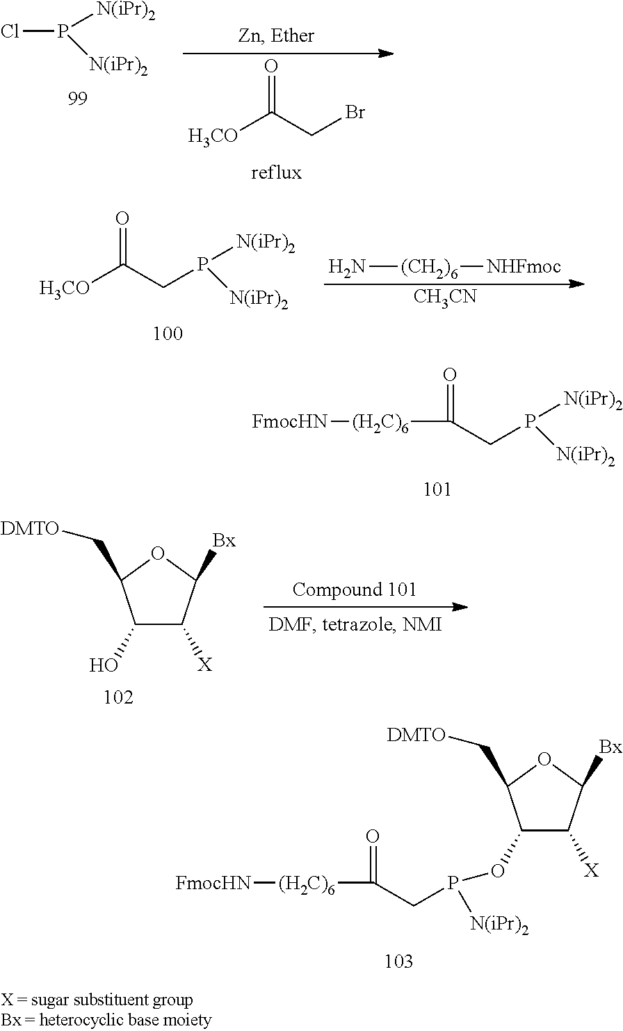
[(H2C)6](C(CP([N(iPr)2])[N(iPr)2])=O)[FmocHN].ClP([N(iPr)2])[N(iPr)2].[H3CO]C(CBr)=O.[H3CO]C(CP([N(iPr)2])[N(iPr)2])=O.N[(CH2)6][NHFmoc].[CH3CN].C1(OP(CC(=O)[(H2C)6][FmocHN])[N(iPr)2])C([X])C([Bx])OC1C[DMTO].C1(O)C([X])C([Bx])OC1C[DMTO]
